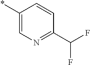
*C1=CN=C(C(F)F)C=C1
